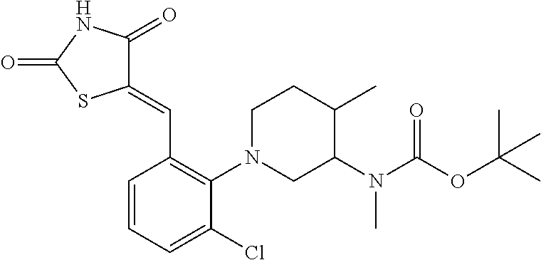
C1(=CC2=C(N3CCC(C)C(N(C(=O)OC(C)(C)C)C)C3)C(Cl)=CC=C2)C(=O)NC(=O)S1
